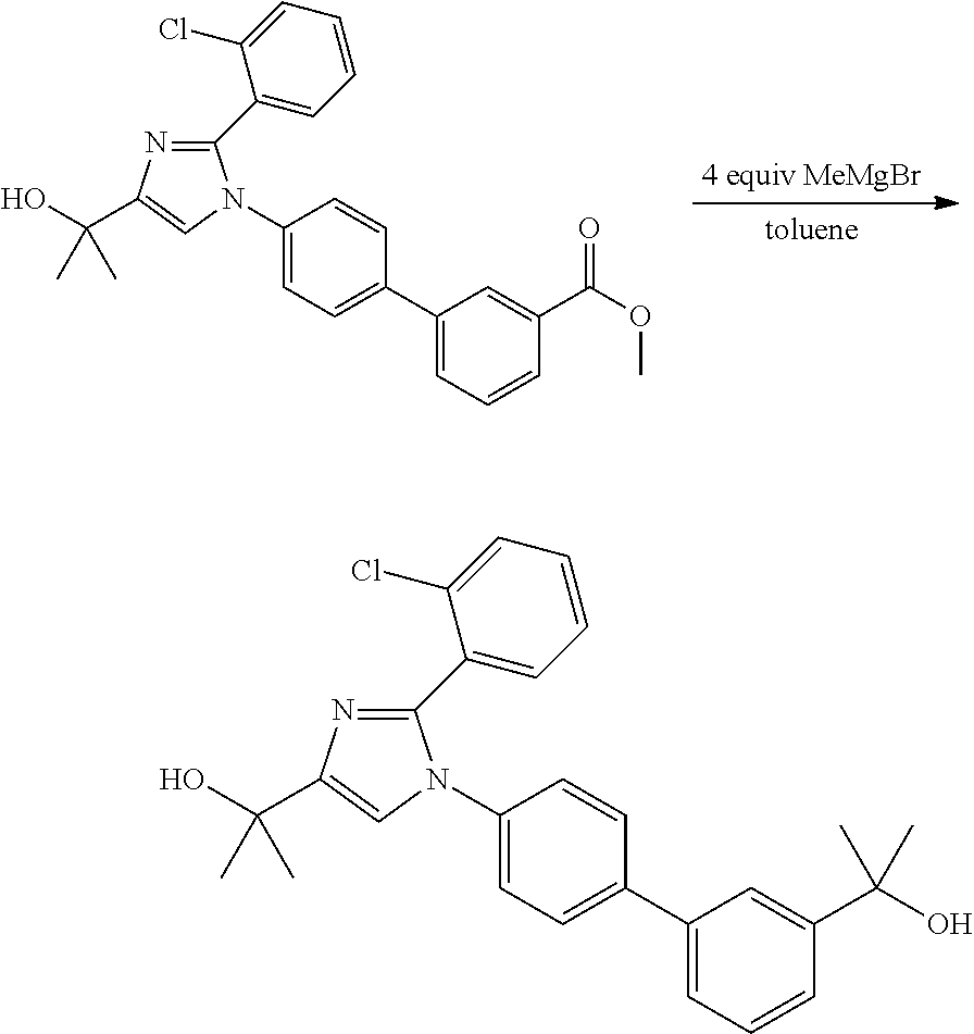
C1(C2=CC=CC=C2Cl)=NC(C(O)(C)C)=CN1C1=CC=C(C2=CC=CC(C(O)(C)C)=C2)C=C1.C1(C2=CC=CC=C2Cl)=NC(C(O)(C)C)=CN1C1=CC=C(C2=CC=CC(C(OC)=O)=C2)C=C1
